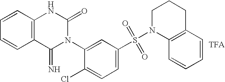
C1=CC2=C(C=C1)C(=N)N(C1=CC(S(=O)(=O)N3C4=C(CCC3)C=CC=C4)=CC=C1Cl)C(=O)N2
